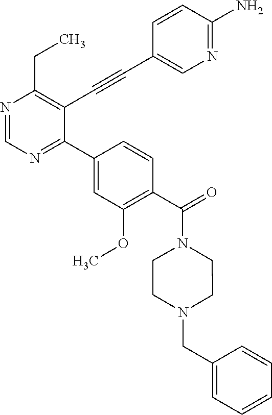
N1=CN=C(C2=CC(OC)=C(C(N3CCN(CC4=CC=CC=C4)CC3)=O)C=C2)C(C#CC2=CN=C(N)C=C2)=C1CC
